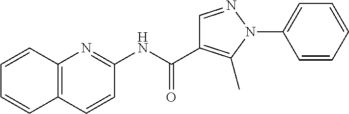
N(C(=O)C1=C(C)N(C2=CC=CC=C2)N=C1)C1=NC2=C(C=C1)C=CC=C2
